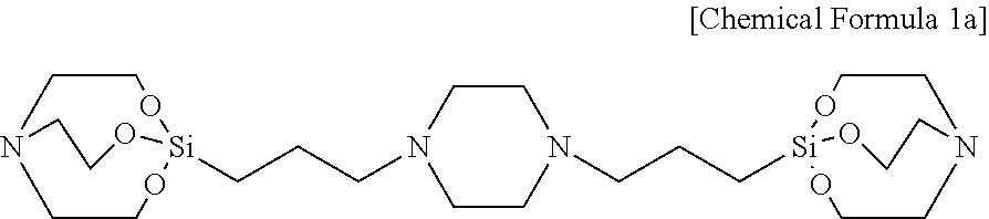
[Si]12(CCCN3CCN(CCC[Si]45OCCN(CCO4)CCO5)CC3)OCCN(CCO1)CCO2
